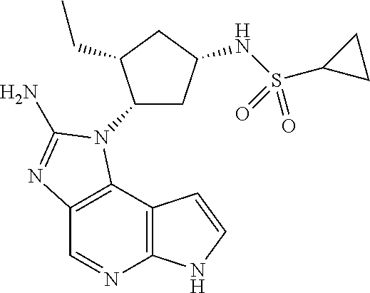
C12=C(C3=C(C=N1)N=C(N)N3C1CC(NS(=O)(=O)C3CC3)CC1CC)C=CN2
